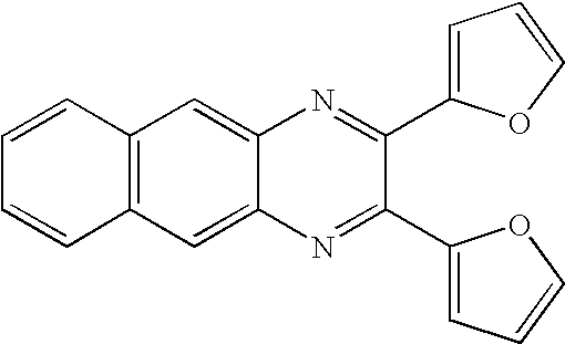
C12=C(C=C3C(=C1)N=C(C1=CC=CO1)C(C1=CC=CO1)=N3)C=CC=C2
